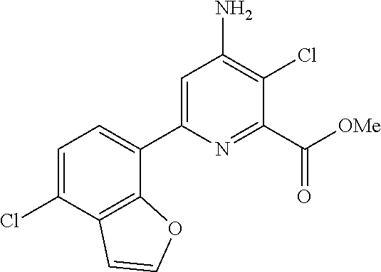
C1(C2=CC=C(Cl)C3=C2OC=C3)=CC(N)=C(Cl)C(C(=O)[OMe])=N1
